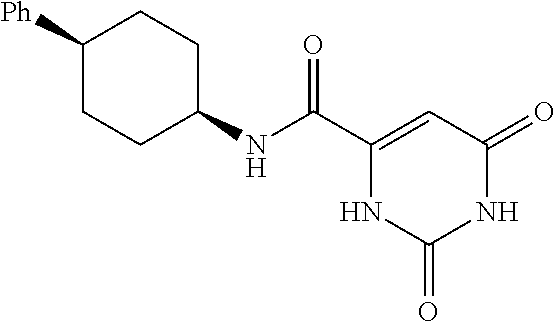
C1(NC(C2=CC(=O)NC(=O)N2)=O)CCC([Ph])CC1
